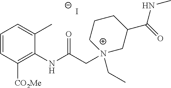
C1=CC([CO2Me])=C(NC(C[N+]2(CC)CC(C(=O)NC)CCC2)=O)C(C)=C1.[I-]
